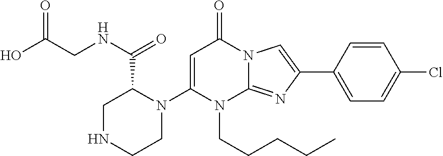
C1=C(N2CCNCC2C(NCC(O)=O)=O)N(CCCCC)C2=NC(C3=CC=C(Cl)C=C3)=CN2C1=O
